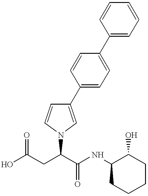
OC(CC(C(NC1CCCCC1O)=O)N1C=CC(C2=CC=C(C3=CC=CC=C3)C=C2)=C1)=O
